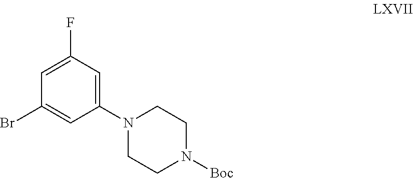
C1(Br)=CC(N2CCN([Boc])CC2)=CC(F)=C1
